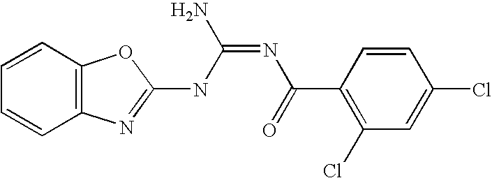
C12=C(N=C(NC(=NC(=O)C3=C(Cl)C=C(Cl)C=C3)N)O1)C=CC=C2
